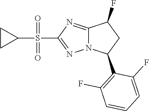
C12=NC(S(C3CC3)(=O)=O)=NN1C(C1=C(F)C=CC=C1F)CC2F
